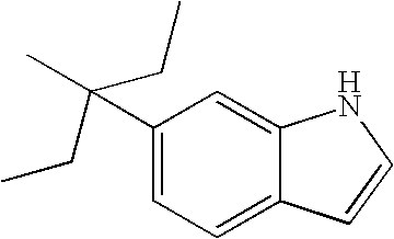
C1(C(C)(CC)CC)=CC=C2C(=C1)NC=C2
